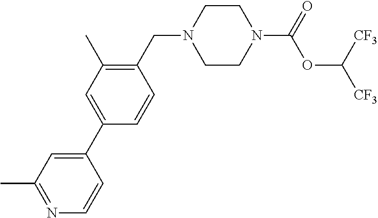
C1CN(C(=O)OC([CF3])[CF3])CCN1CC1=C(C)C=C(C2=CC(C)=NC=C2)C=C1
